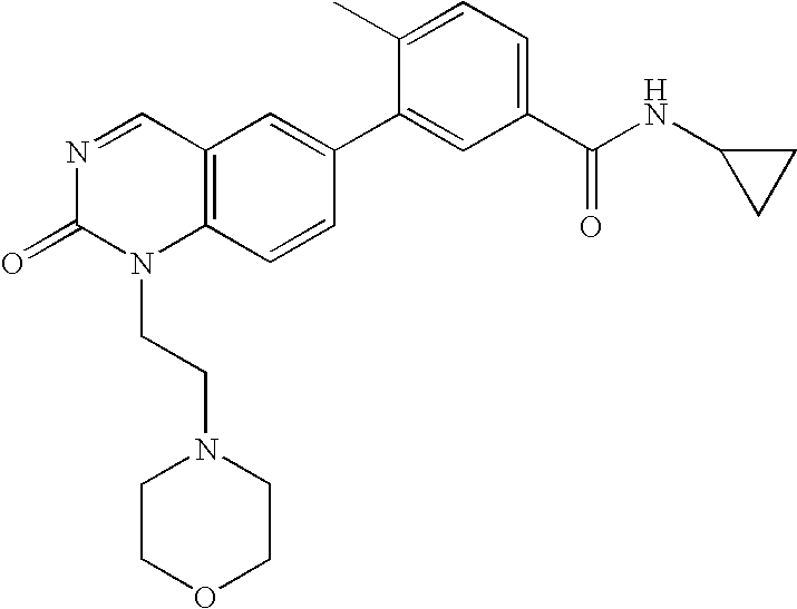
C12=C(C=CC(C3=CC(C(NC4CC4)=O)=CC=C3C)=C1)N(CCN1CCOCC1)C(=O)N=C2
